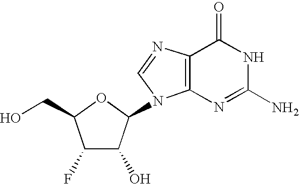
C1(F)C(O)C(N2C3=C(N=C2)C(=O)NC(N)=N3)OC1CO
